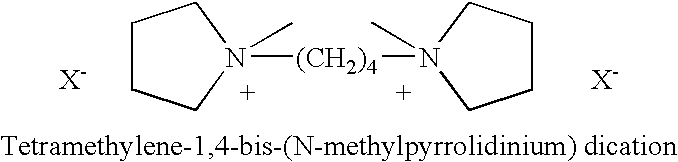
C1CCN([(CH2)4]N2(C)CCCC2)(C)C1.[X-].[X-]
